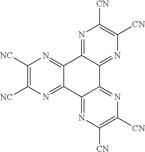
C1([NC])=C([NC])N=C2C(=N1)C1=NC([CN])=C([CN])N=C1C1=NC([CN])=C([CN])N=C21
